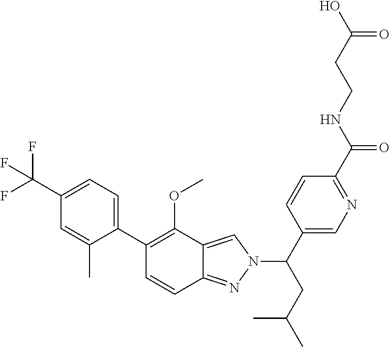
C1(C(F)(F)F)=CC=C(C2=C(OC)C3=CN(C(CC(C)C)C4=CN=C(C(NCCC(O)=O)=O)C=C4)N=C3C=C2)C(C)=C1
